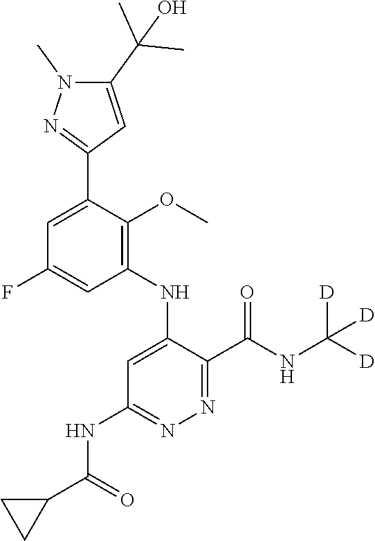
C1=C(F)C=C(C2=NN(C)C(C(C)(C)O)=C2)C(OC)=C1NC1=CC(NC(C2CC2)=O)=NN=C1C(NC([D])([D])[D])=O
